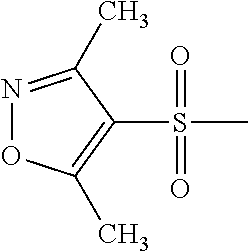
S(=O)(C)(=O)C1=C(C)ON=C1C
